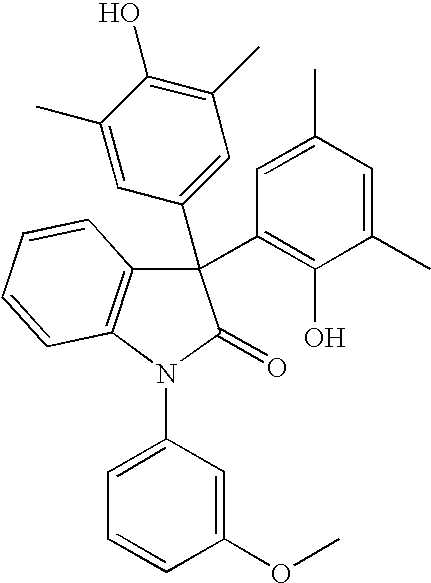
C1(C)=CC(C2(C3=C(O)C(C)=CC(C)=C3)C3=C(N(C4=CC=CC(OC)=C4)C2=O)C=CC=C3)=CC(C)=C1O
